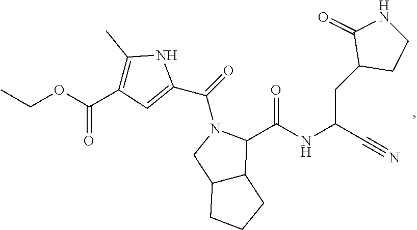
C1(C)=C(C(OCC)=O)C=C(C(=O)N2CC3C(C2C(NC(CC2CCNC2=O)C#N)=O)CCC3)N1
